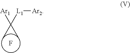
F.CC([L1][Ar2])(C)[Ar1]
